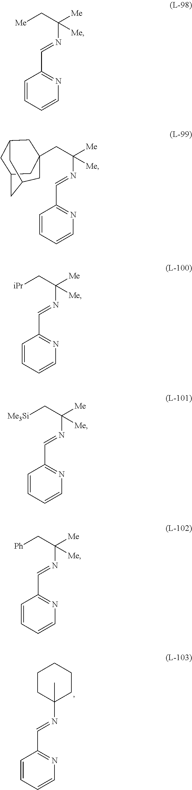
C1=CC=CN=C1C=NC1(C)CCCCC1.C1=CC=CN=C1C=NC([Me])([Me])C[Me].C1=CC=CN=C1C=NC([Me])([Me])C[iPr].C1=CC=CN=C1C=NC([Me])([Me])C[Me3Si].C1=CC=CN=C1C=NC([Me])([Me])CC12CC3CC(C1)CC(C3)C2.C1=CC=CN=C1C=NC([Me])([Me])C[Ph]
